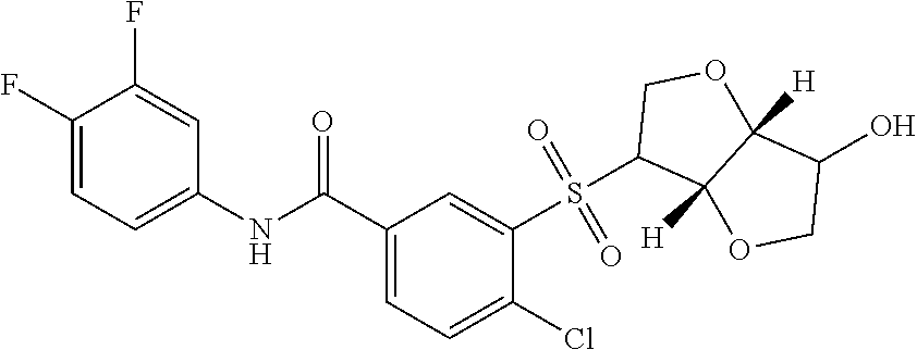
C1(F)=CC=C(NC(C2=CC=C(Cl)C(S(=O)(=O)C3C4([H])C([H])(OC3)C(O)CO4)=C2)=O)C=C1F
